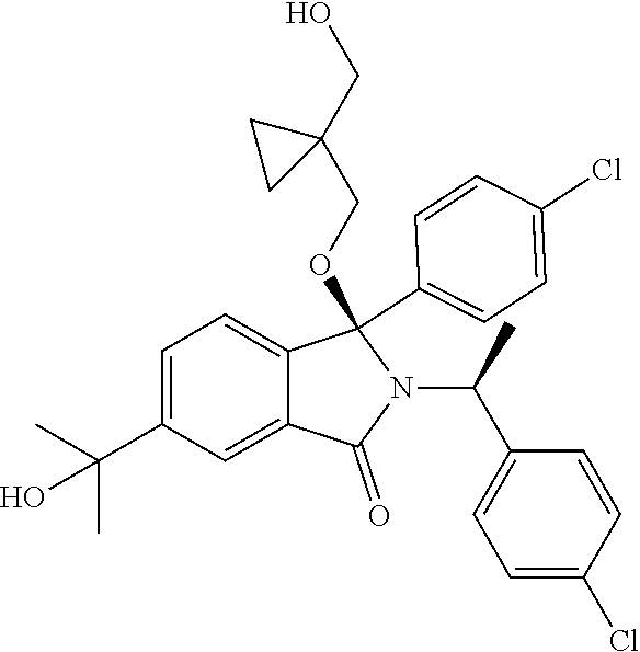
C1=C(C(C)(C)O)C=C2C(=C1)C(OCC1(CO)CC1)(C1=CC=C(Cl)C=C1)N(C(C1=CC=C(Cl)C=C1)C)C2=O
